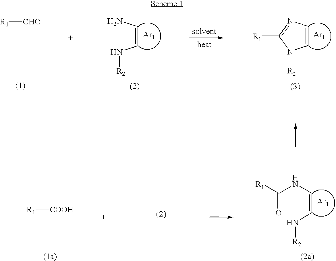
[R1][CHO].[Ar1].C(=CN)N[R2].[Ar1].[R2]N1C=CN=C1[R1].[R1][COOH].[Ar1].C(=CNC(=O)[R1])N[R2]
